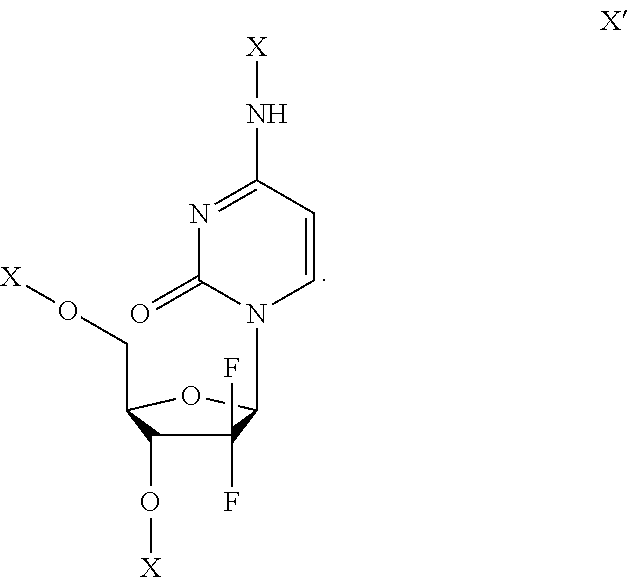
C1(F)(F)C(O[X])C(CO[X])OC1N1C=CC(N[X])=NC1=O
